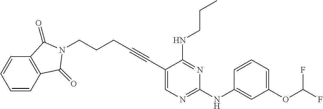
C(#CC1=CN=C(NC2=CC(OC(F)F)=CC=C2)N=C1NCCC)CCCN1C(=O)C2=C(C=CC=C2)C1=O
